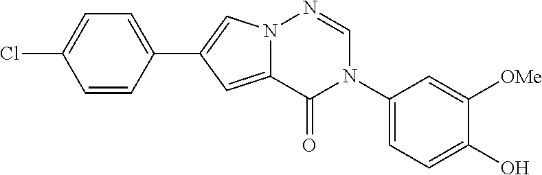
C1=CC(C2=CN3C(=C2)C(=O)N(C2=CC=C(O)C([OMe])=C2)C=N3)=CC=C1Cl
